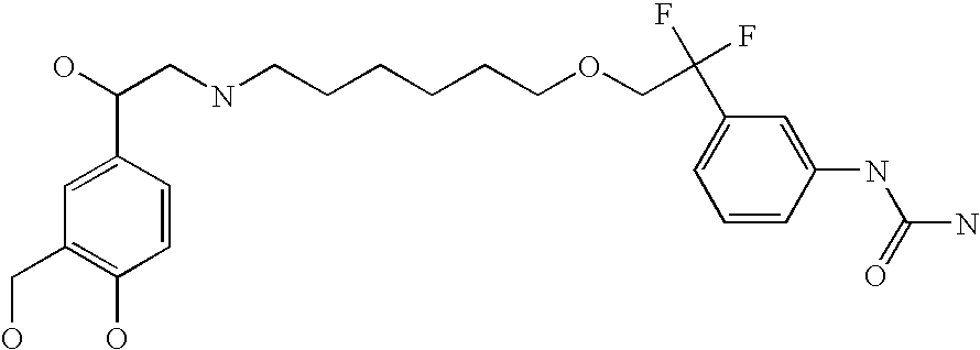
C1(CO)=C(O)C=CC(C(O)CNCCCCCCOCC(F)(F)C2=CC=CC(NC(N)=O)=C2)=C1
